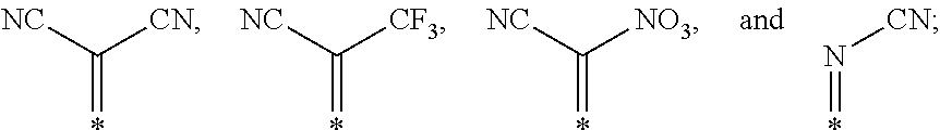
[NC]C([CN])=*.[NC]C([CF3])=*.[NC]C([NO3])=*.N([CN])=*
